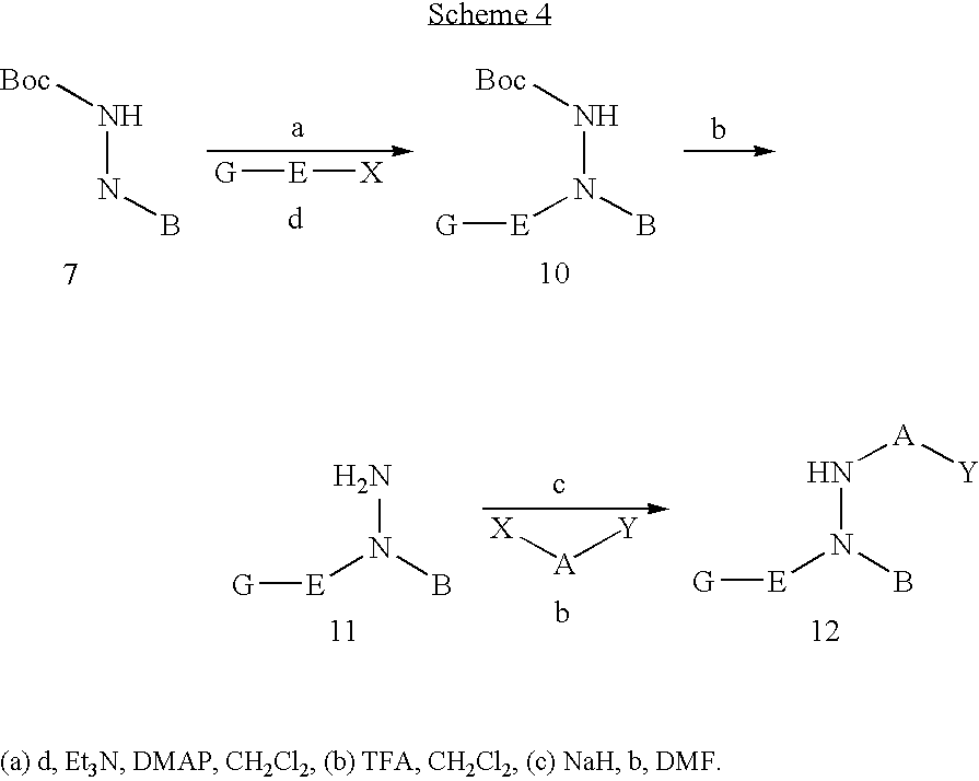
N(NB)[Boc].N(N(B)[E][G])[Boc].[G][E][X].[X][A][Y].NN(B)[E][G].N(N(B)[E][G])[A][Y]
